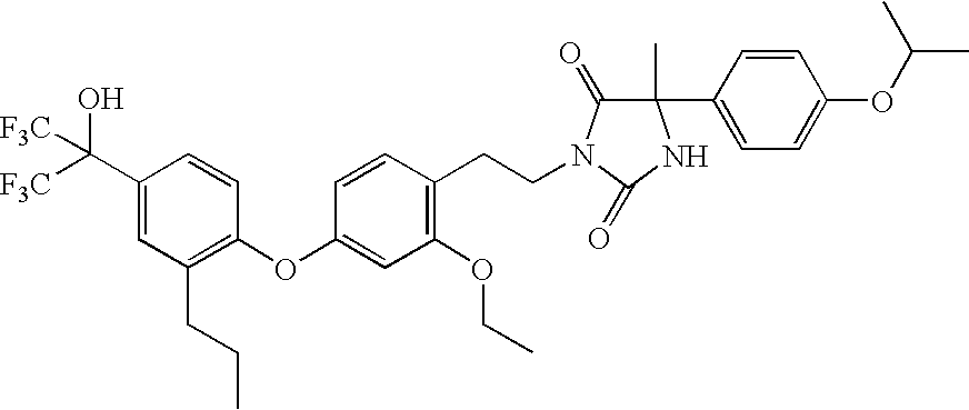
C1(C([F3C])(O)[F3C])=CC(CCC)=C(OC2=CC(OCC)=C(CCN3C(=O)C(C4=CC=C(OC(C)C)C=C4)(C)NC3=O)C=C2)C=C1
